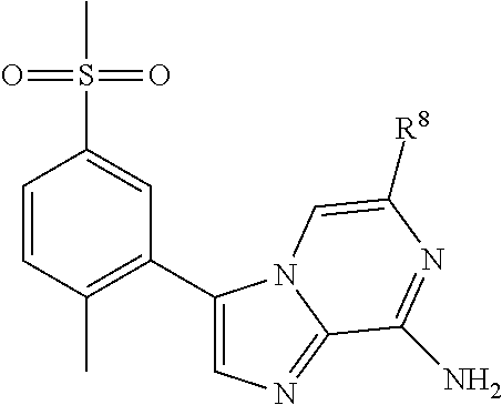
C1=CC(C)=C(C2=CN=C3N2C=C([R8])N=C3N)C=C1S(=O)(=O)C
